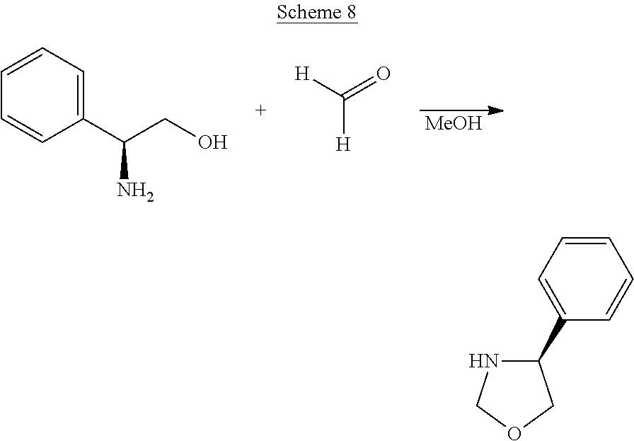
[MeOH].C1=CC=CC(C(CO)N)=C1.[H]C([H])=O.C1=CC=C(C2NCOC2)C=C1
